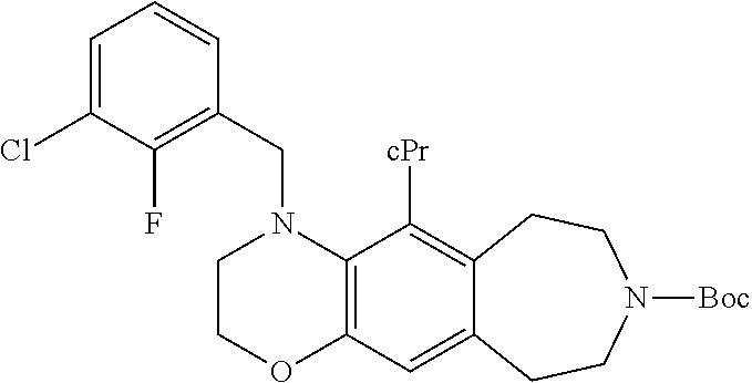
C1COC2=C(N1CC1=C(F)C(Cl)=CC=C1)C([cPr])=C1C(=C2)CCN([Boc])CC1
